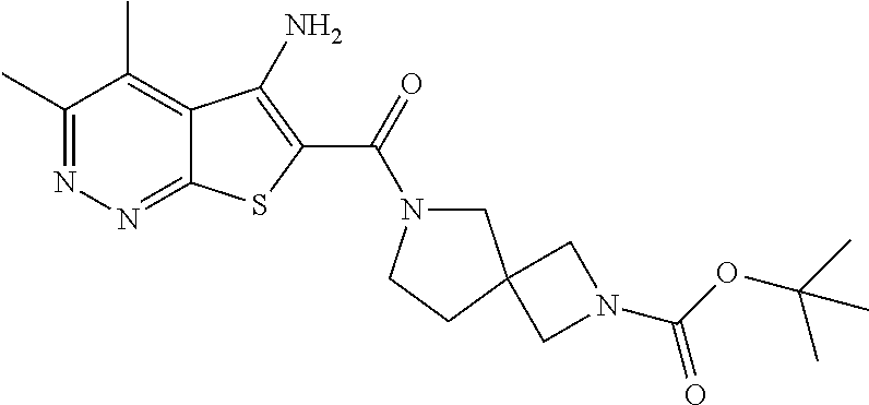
C1(C)=NN=C2C(=C1C)C(N)=C(C(=O)N1CC3(CC1)CN(C(=O)OC(C)(C)C)C3)S2
